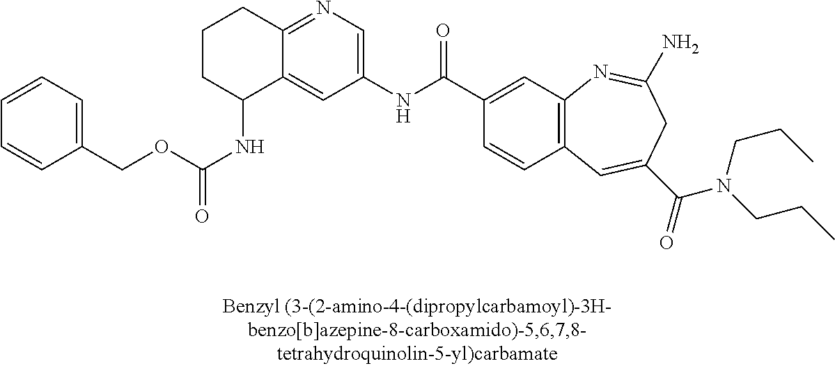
C12=CC(NC(C3=CC4=C(C=C3)C=C(C(=O)N(CCC)CCC)CC(N)=N4)=O)=CN=C1CCCC2NC(=O)OCC1=CC=CC=C1
